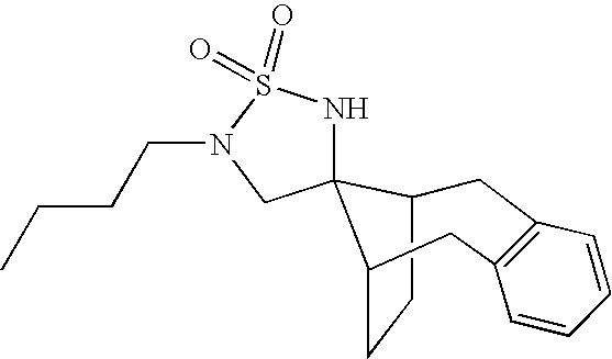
C1C2CCC(C23NS(=O)(=O)N(CCCC)C3)CC2=C1C=CC=C2
